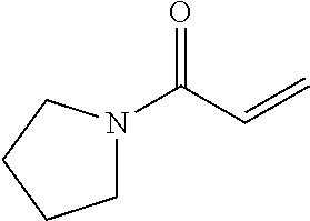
C1N(C(C=C)=O)CCC1
